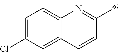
C12=CC=C(Cl)C=C1C=CC(*)=N2
